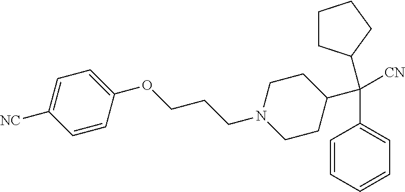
C1(C(C2=CC=CC=C2)([CN])C2CCCC2)CCN(CCCOC2=CC=C([NC])C=C2)CC1
